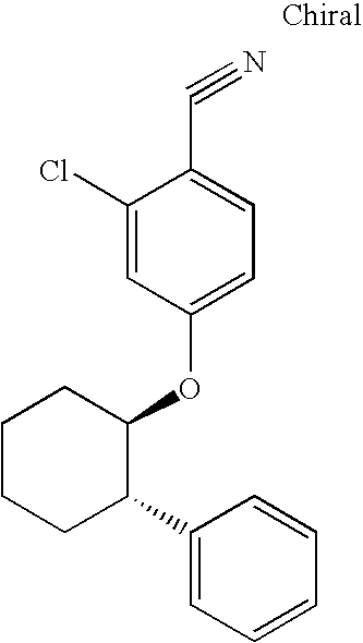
C1(Cl)=CC(OC2CCCCC2C2=CC=CC=C2)=CC=C1C#N
